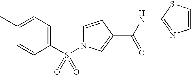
C1(C)=CC=C(S(N2C=CC(C(NC3=NC=CS3)=O)=C2)(=O)=O)C=C1
